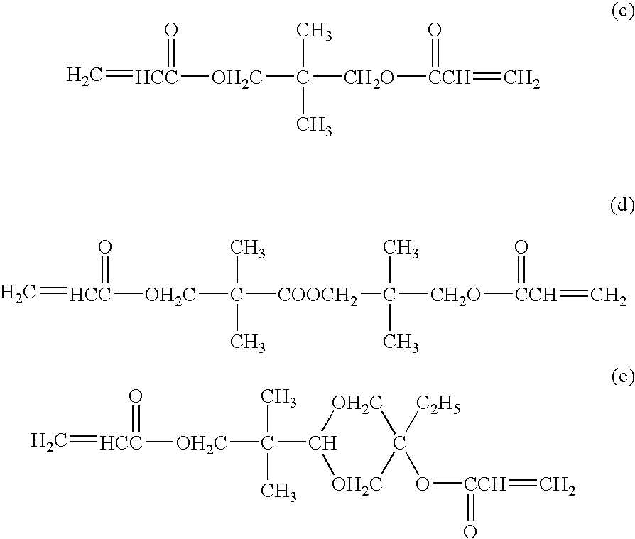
C=[HCC](=O)[OH2C]C(C)(C)[CH2O][CCH](=O)=C.C=[HCC](=O)[OH2C]C(C)(C)[COOCH2]C(C)(C)[CH2O][CCH](=O)=C.C=[HCC](=O)[OH2C]C(C)(C)C1[OH2C]C([C2H5])(O[CCH](=O)=C)[OH2C]1
